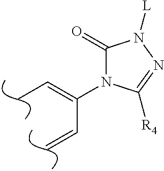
C1(=O)N(C(=CC)C=C)C([R4])=NN1[L]
